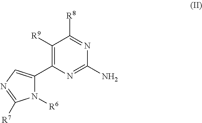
C1([R9])=C(C2=CN=C([R7])N2[R6])N=C(N)N=C1[R8]
